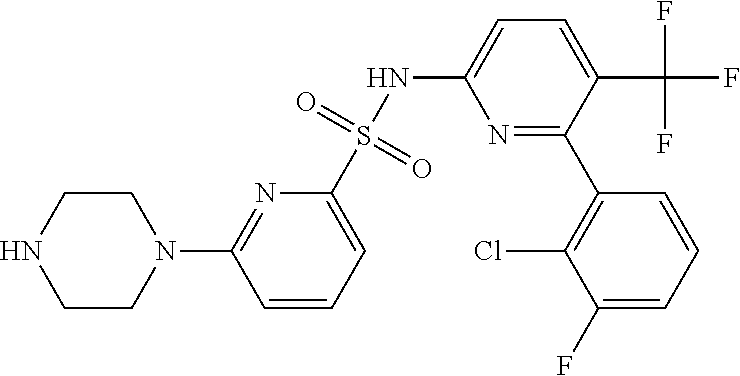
C1CN(C2=NC(S(NC3=CC=C(C(F)(F)F)C(C4=C(Cl)C(F)=CC=C4)=N3)(=O)=O)=CC=C2)CCN1
